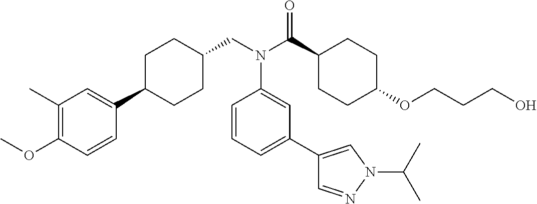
C1(C)=C(OC)C=CC(C2CCC(CN(C(C3CCC(OCCCO)CC3)=O)C3=CC(C4=CN(C(C)C)N=C4)=CC=C3)CC2)=C1
